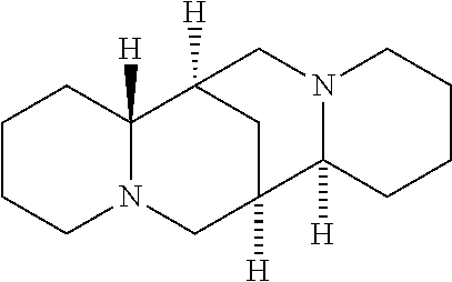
C12([H])N(CCCC1)CC1([H])CC2([H])CN2C1([H])CCCC2
